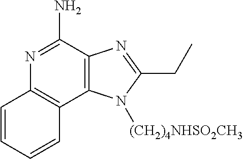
C12=C(C(N)=NC3=C1C=CC=C3)N=C(CC)N2[(CH2)4NHSO2CH3]
